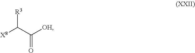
C([X8])(C([OH])=O)[R3]
